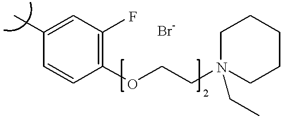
C1(C)=CC(F)=C(OCCN2(CC)CCCCC2)C=C1
